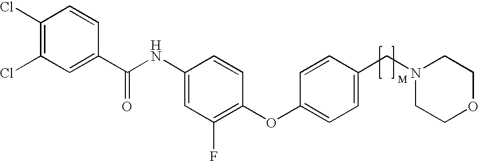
C1=C(NC(C2=CC(Cl)=C(Cl)C=C2)=O)C=CC(OC2=CC=C(CN3CCOCC3)C=C2)=C1F
